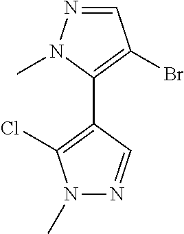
N1=CC(Br)=C(C2=C(Cl)N(C)N=C2)N1C
